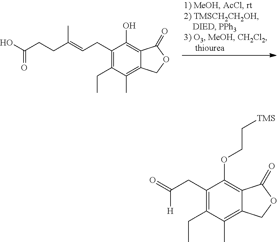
C1(CC=C(CCC(O)=O)C)=C(CC)C(C)=C2C(=C1O)C(=O)OC2.C1(CC(=O)[H])=C(CC)C(C)=C2C(=C1OCC[TMS])C(=O)OC2
